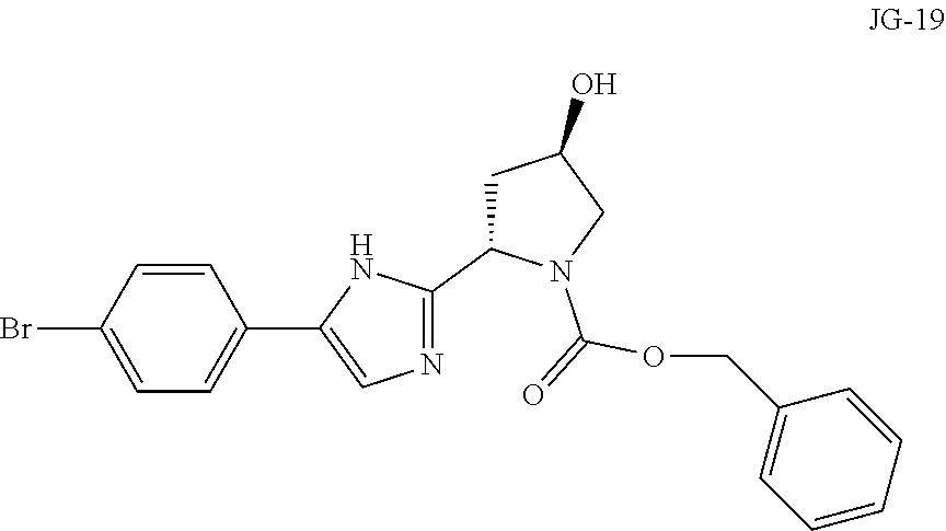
C1=C(Br)C=CC(C2=CN=C(C3CC(O)CN3C(=O)OCC3=CC=CC=C3)N2)=C1
